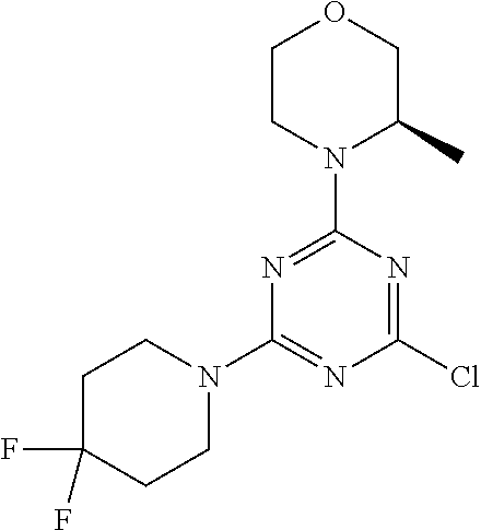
C1CN(C2=NC(N3CCC(F)(F)CC3)=NC(Cl)=N2)C(C)CO1
